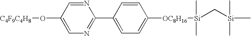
[C4F9C4H8]OC1=CN=C(C2=CC=C([OC8H16][Si](C)(C)C[Si](C)(C)C)C=C2)N=C1
